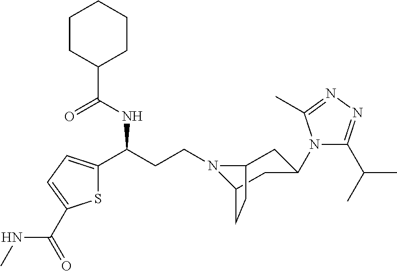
N1(CCC(C2=CC=C(C(NC)=O)S2)NC(C2CCCCC2)=O)C2CC(N3C(C(C)C)=NN=C3C)CC1CC2
